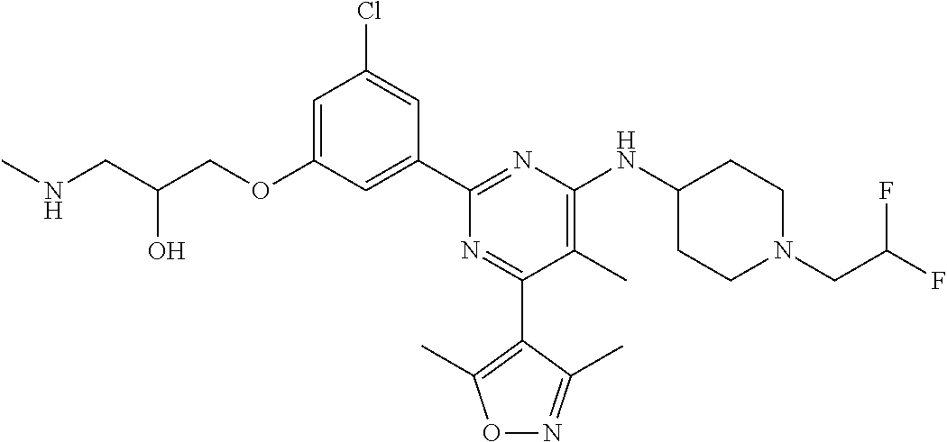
C1=C(OCC(CNC)O)C=C(C2=NC(NC3CCN(CC(F)F)CC3)=C(C)C(C3=C(C)ON=C3C)=N2)C=C1Cl
